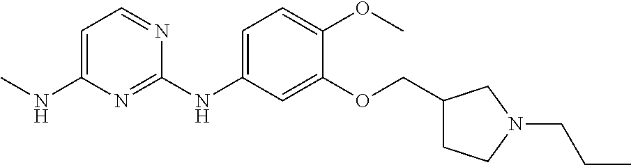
C1=C(NC)N=C(NC2=CC=C(OC)C(OCC3CCN(CCC)C3)=C2)N=C1
